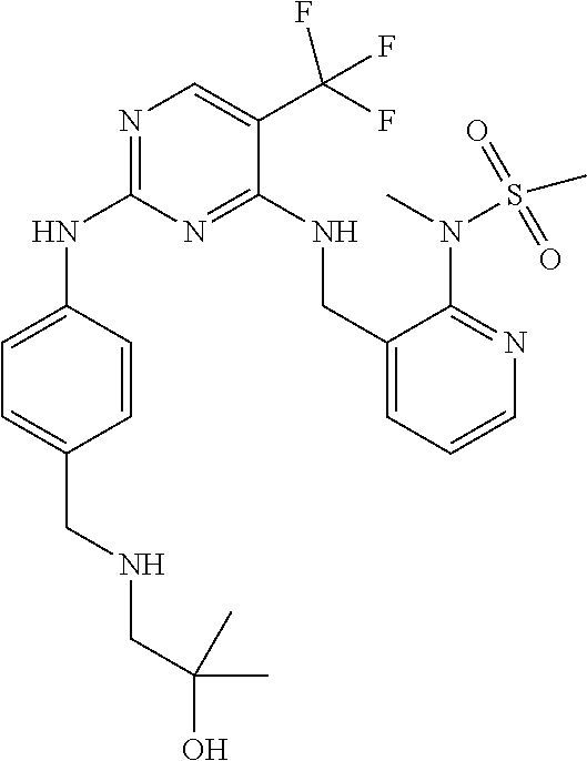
N1=C(NC2=CC=C(CNCC(O)(C)C)C=C2)N=C(NCC2=CC=CN=C2N(C)S(C)(=O)=O)C(C(F)(F)F)=C1
